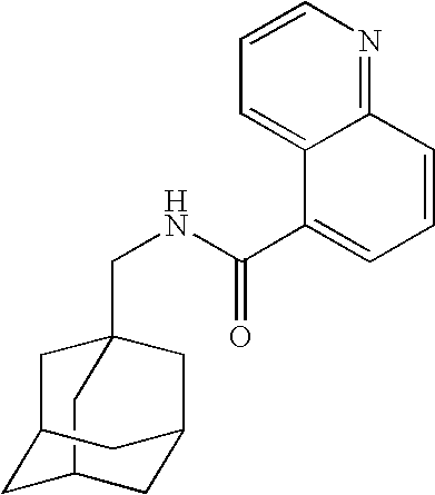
C12(CNC(C3=CC=CC4=NC=CC=C34)=O)CC3CC(C1)CC(C3)C2
